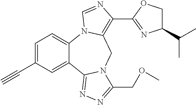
C1=C(C#C)C=C2C(=C1)N1C(=C(C3=NC(C(C)C)CO3)N=C1)CN1C2=NN=C1COC
